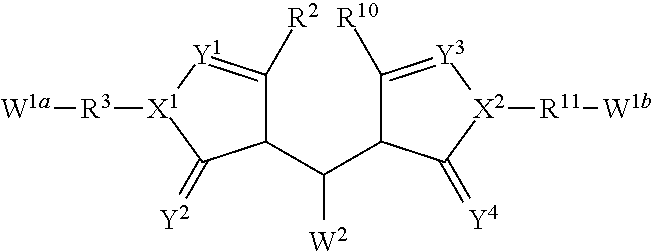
C1(C(C2C([R10])=[Y3][X2]([R11][W1b])C2=[Y4])[W2])C([R2])=[Y1][X1]([R3][W1a])C1=[Y2]
